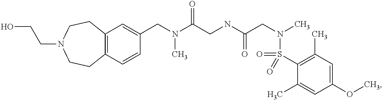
C1(CN(C(CNC(CN(C)S(=O)(C2=C(C)C=C(OC)C=C2C)=O)=O)=O)C)=CC2=C(C=C1)CCN(CCO)CC2
